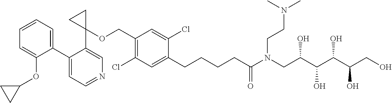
C1(C2=CC=CC=C2OC2CC2)=CC=NC=C1C1(OCC2=C(Cl)C=C(CCCCC(N(CC(C(C(C(CO)O)O)O)O)CCN(C)C)=O)C(Cl)=C2)CC1
